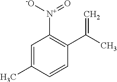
C1=C(C)C=CC(C(C)=C)=C1[N+](=O)[-O]
